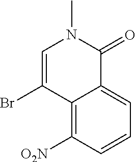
C12=C([O2N])C=CC=C1C(=O)N(C)C=C2Br
